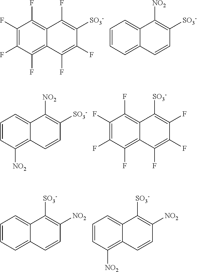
C1(F)=C(F)C(F)=C2C(=C1F)C(F)=C([SO3-])C(F)=C2F.C1=CC=C2C(=C1)C([NO2])=C([SO3-])C=C2.C1=CC([NO2])=C2C(=C1)C([NO2])=C([SO3-])C=C2.C1(F)=C(F)C(F)=C2C(=C1F)C([SO3-])=C(F)C(F)=C2F.C1=CC=C2C(=C1)C([SO3-])=C([NO2])C=C2.C1=CC([NO2])=C2C(=C1)C([SO3-])=C([NO2])C=C2
